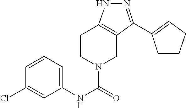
C1CCC=C1C1=NNC2=C1CN(C(NC1=CC=CC(Cl)=C1)=O)CC2
